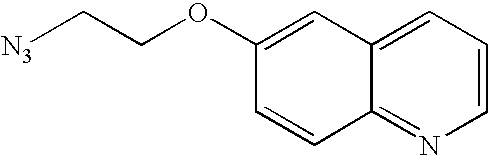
C1=C(OCC[N3])C=CC2=NC=CC=C12
